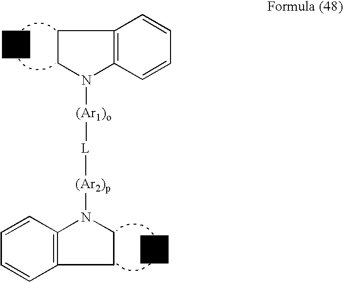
C1CC2=C(N1[(Ar1)o][L][(Ar2)p]N1C3=C(CC1)C=CC=C3)C=CC=C2
